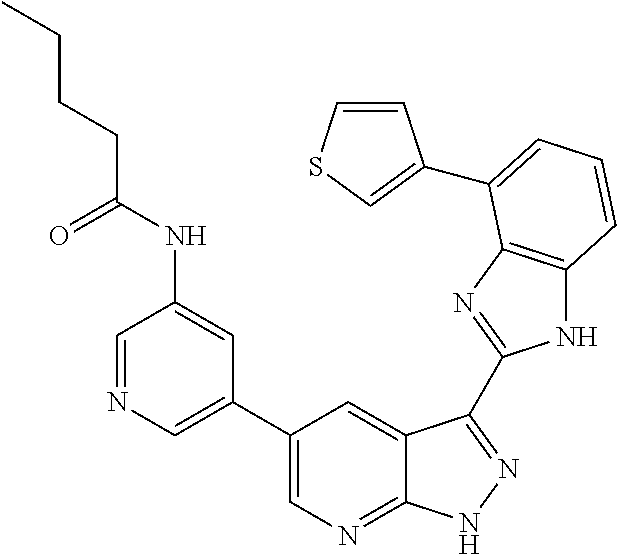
N1C2=C(N=C1C1=NNC3=NC=C(C4=CN=CC(NC(CCCC)=O)=C4)C=C31)C(C1=CSC=C1)=CC=C2
